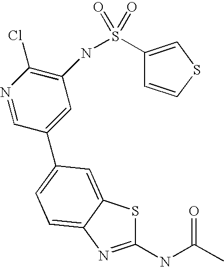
C1(NC(C)=O)=NC2=CC=C(C3=CC(NS(C4=CSC=C4)(=O)=O)=C(Cl)N=C3)C=C2S1
